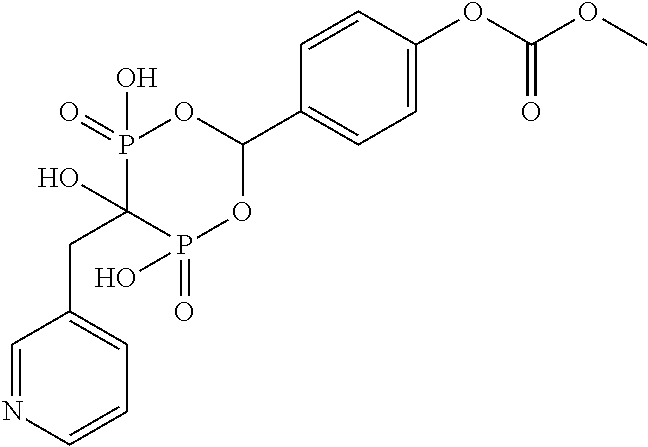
C1=C(OC(OC)=O)C=CC(C2OP(=O)(O)C(O)(CC3=CC=CN=C3)P(=O)(O)O2)=C1
